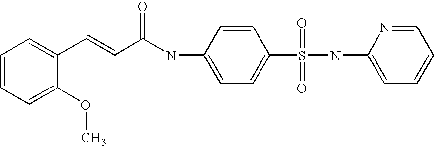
C1=CC=C(OC)C(C=CC(NC2=CC=C(S(NC3=CC=CC=N3)(=O)=O)C=C2)=O)=C1
